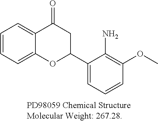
C1=CC=C2C(=C1)C(=O)CC(C1=CC=CC(OC)=C1N)O2
